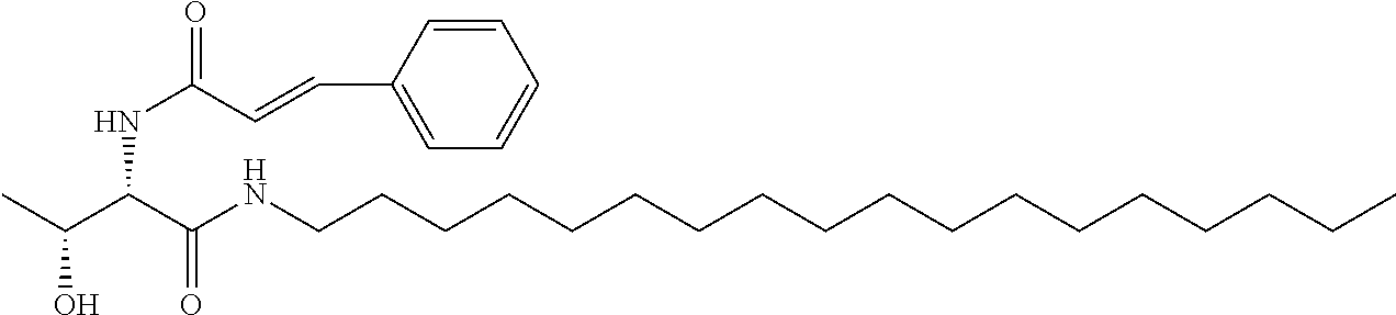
CC(C(C(NCCCCCCCCCCCCCCCCCC)=O)NC(C=CC1=CC=CC=C1)=O)O
